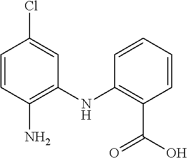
C1=CC(N)=C([N H]C2=C(C(=O)O)C=CC=C2)C=C1Cl
